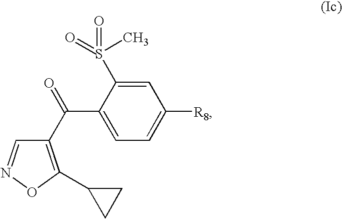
C1=C(C(C2=C(C3CC3)ON=C2)=O)C(S(=O)(=O)C)=CC([R8])=C1
